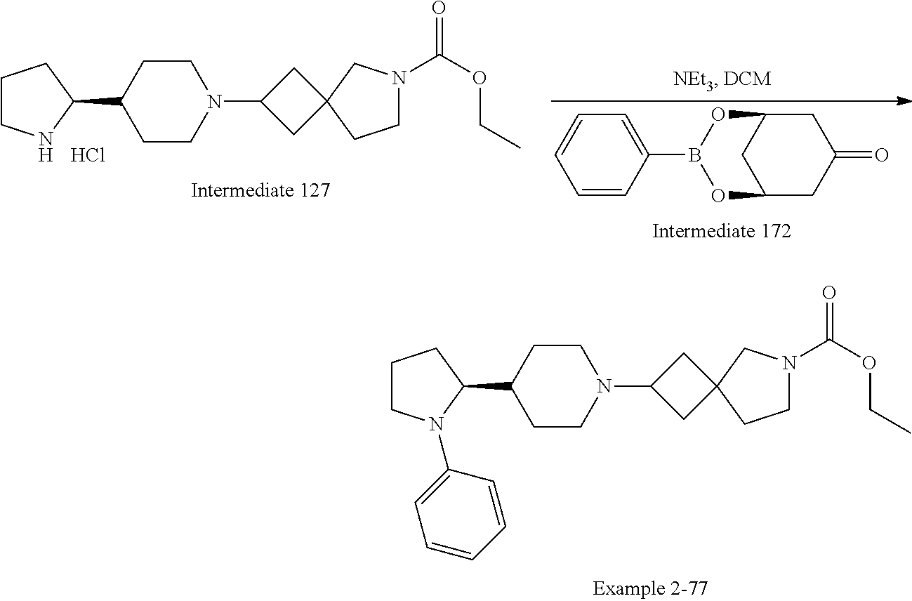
C1CN(C2CC3(C2)CCN(C(=O)OCC)C3)CCC1C1CCCN1.Cl.C1=CC(B2OC3CC(O2)CC(=O)C3)=CC=C1.C1CN(C2CC3(C2)CCN(C(=O)OCC)C3)CCC1C1CCCN1C1=CC=CC=C1
